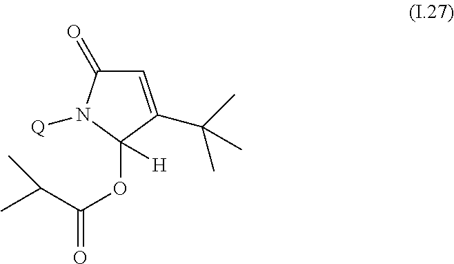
C1=C(C(C)(C)C)C(OC(=O)C(C)C)([H])N([Q])C1=O
